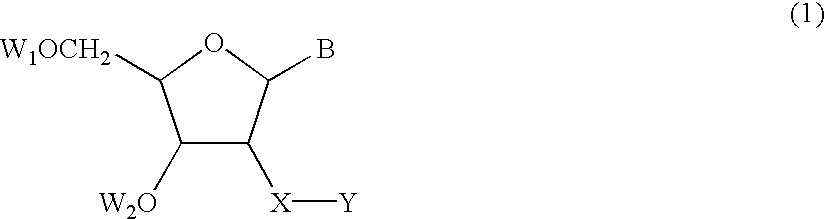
C1([W2O])C([X][Y])C(B)OC1[W1OCH2]
